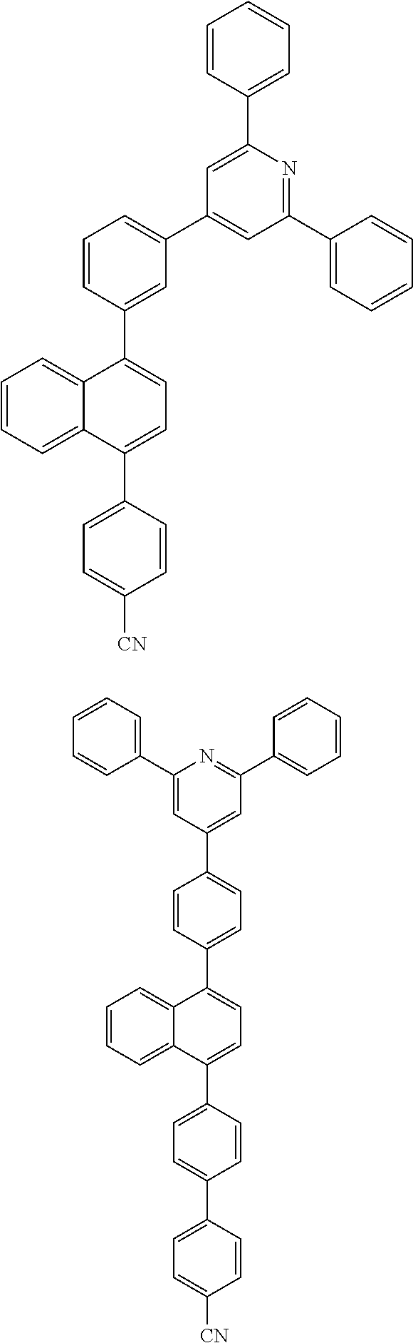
C1=C(C2=CC(C3=CC=CC=C3)=NC(C3=CC=CC=C3)=C2)C=C(C2=CC=C(C3=CC=C([CN])C=C3)C3=CC=CC=C32)C=C1.C1(C2=CC(C3=CC=C(C4=CC=C(C5=CC=C(C6=CC=C([CN])C=C6)C=C5)C5=CC=CC=C54)C=C3)=CC(C3=CC=CC=C3)=N2)=CC=CC=C1
